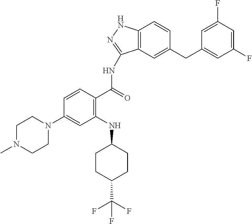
C12=C(C=C(CC3=CC(F)=CC(F)=C3)C=C1)C(NC(C1=C(NC3CCC(C(F)(F)F)CC3)C=C(N3CCN(C)CC3)C=C1)=O)=NN2
